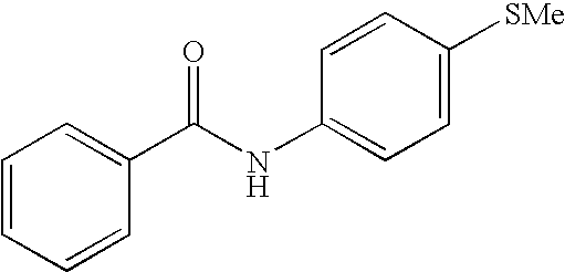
C1=CC=CC(C(NC2=CC=C([SMe])C=C2)=O)=C1
